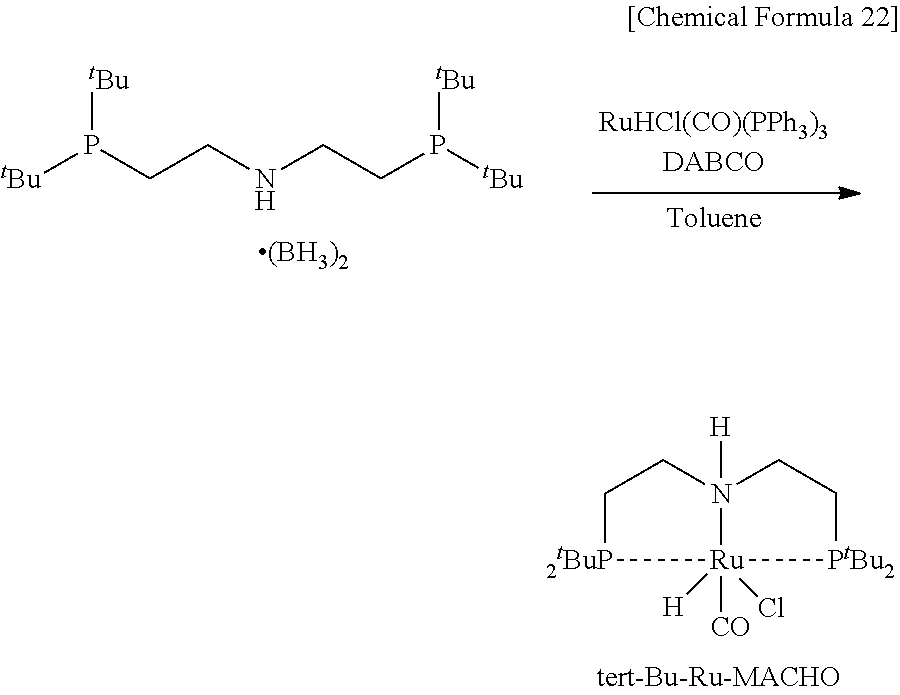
C1[2tBuP][Ru]2([CO])([H])(Cl)N([H])(C1)CC[PtBu2]2.[tBu]P(CCNCCP([tBu])[tBu])[tBu]
